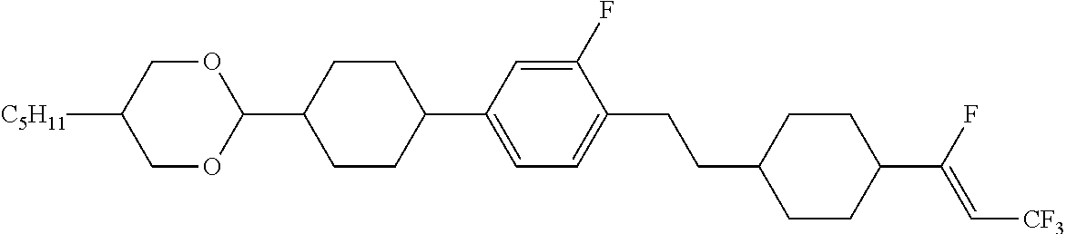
C1OC(C2CCC(C3=CC=C(CCC4CCC(C(F)=C[CF3])CC4)C(F)=C3)CC2)OCC1[C5H11]
